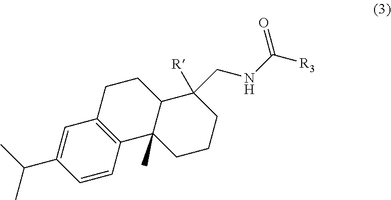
C1CC2=C(C3(C)C1C([R])(CNC([R3])=O)CCC3)C=CC(C(C)C)=C2
